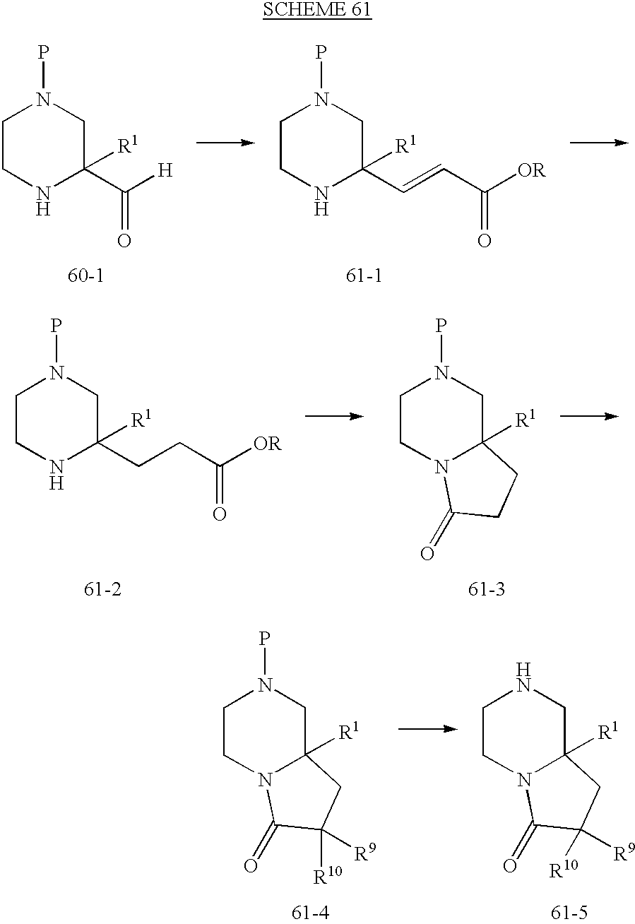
C1CNC(C([H])=O)([R1])CN1P.C1CNC(C=CC([OR])=O)([R1])CN1P.C1CNC(CCC([OR])=O)([R1])CN1P.C1CN2C([R1])(CN1P)CCC2=O.C1CN2C([R1])(CN1P)CC([R10])([R9])C2=O.C1CN2C([R1])(CN1)CC([R10])([R9])C2=O
